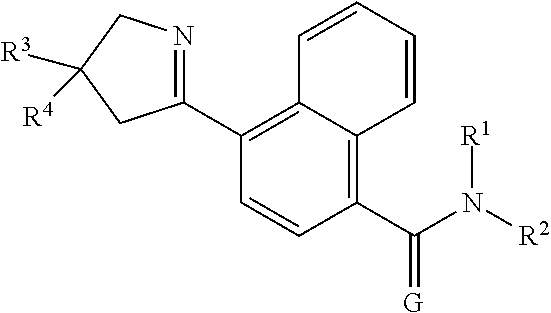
C1(C2=C3C(=C(C(N([R2])[R1])=[G])C=C2)C=CC=C3)=NCC([R3])([R4])C1
